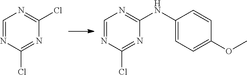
C1=NC(Cl)=NC(Cl)=N1.C1=NC(Cl)=NC(NC2=CC=C(OC)C=C2)=N1
